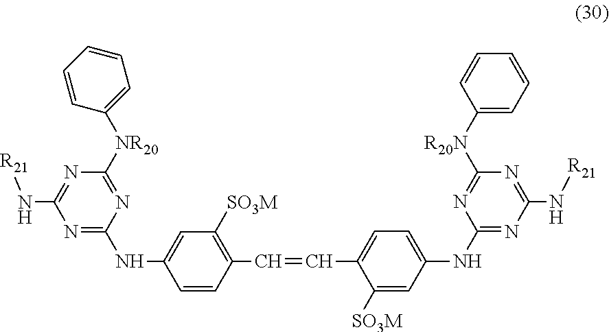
N1=C([NR20]C2=CC=CC=C2)N=C(N[R21])N=C1NC1=CC([SO3M])=C(C=CC2=CC=C(NC3=NC(N[R21])=NC([R20N]C4=CC=CC=C4)=N3)C=C2[SO3M])C=C1
